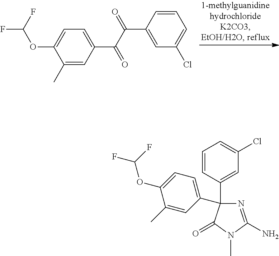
C1=CC(C(C(=O)C2=CC=C(OC(F)F)C(C)=C2)=O)=CC(Cl)=C1.C1=C(C2(C3=CC(Cl)=CC=C3)N=C(N)N(C)C2=O)C=C(C)C(OC(F)F)=C1
